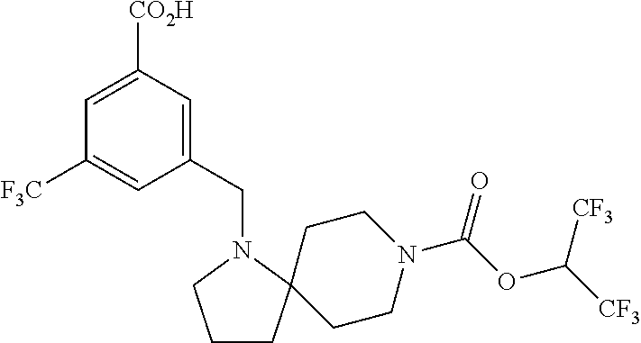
C1CC2(N(CC3=CC([CO2H])=CC([F3C])=C3)C1)CCN(C(OC([CF3])[CF3])=O)CC2
